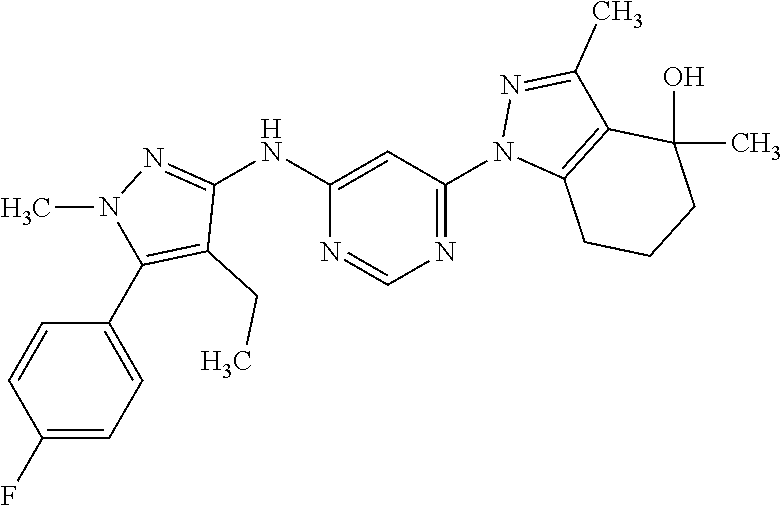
N1=C(N2C3=C(C(C)=N2)C(C)(O)CCC3)C=C(NC2=NN(C)C(C3=CC=C(F)C=C3)=C2CC)N=C1
